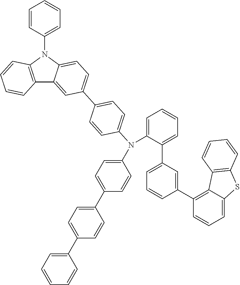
C1=CC(N2C3=C(C4=CC(C5=CC=C(N(C6=CC=CC=C6C6=CC=CC(C7=C8C(=CC=C7)SC7=C8C=CC=C7)=C6)C6=CC=C(C7=CC=C(C8=CC=CC=C8)C=C7)C=C6)C=C5)=CC=C24)C=CC=C3)=CC=C1
